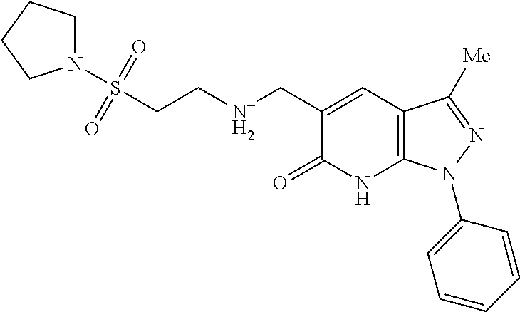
N1(S(CC[N+H2]CC2=CC3=C(NC2=O)N(C2=CC=CC=C2)N=C3[Me])(=O)=O)CCCC1
